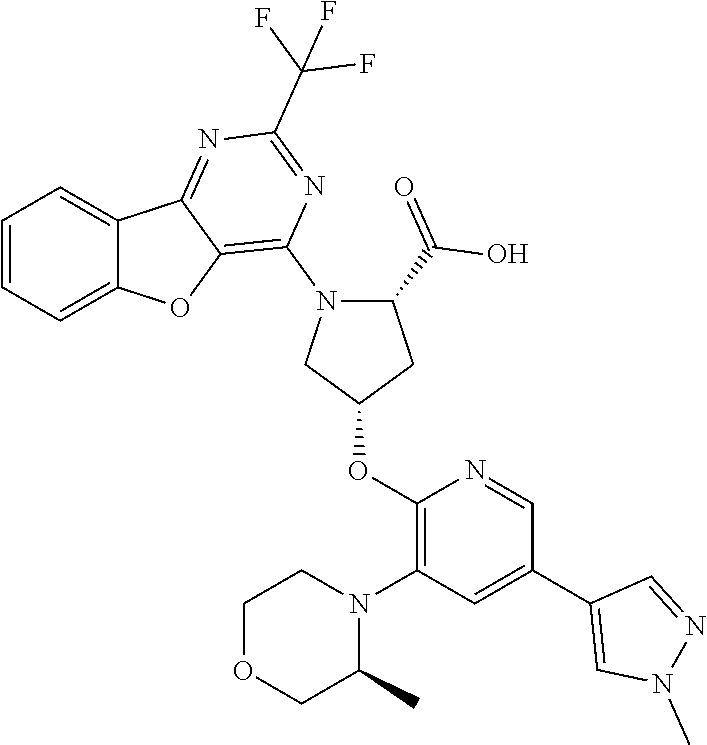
C1=CC=C2C(=C1)C1=NC(C(F)(F)F)=NC(N3C(C(O)=O)CC(OC4=C(N5CCOCC5C)C=C(C5=CN(C)N=C5)C=N4)C3)=C1O2
